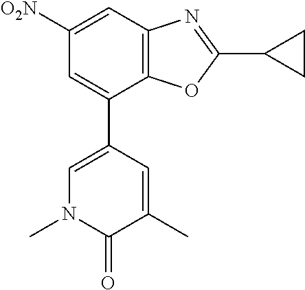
C1([O2N])=CC2=C(C(C3=CN(C)C(=O)C(C)=C3)=C1)OC(C1CC1)=N2
